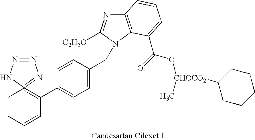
C1=CC=CC(C2=CC=C(CN3C([C2H5O])=NC4=C3C(C(O[CHOCO2](C)C3CCCCC3)=O)=CC=C4)C=C2)=C12=NN=NN2
